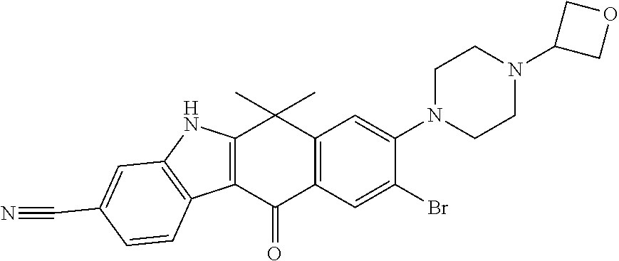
C12=C(C(C)(C)C3=C(C1=O)C=C(Br)C(N1CCN(C4COC4)CC1)=C3)NC1=C2C=CC(C#N)=C1
